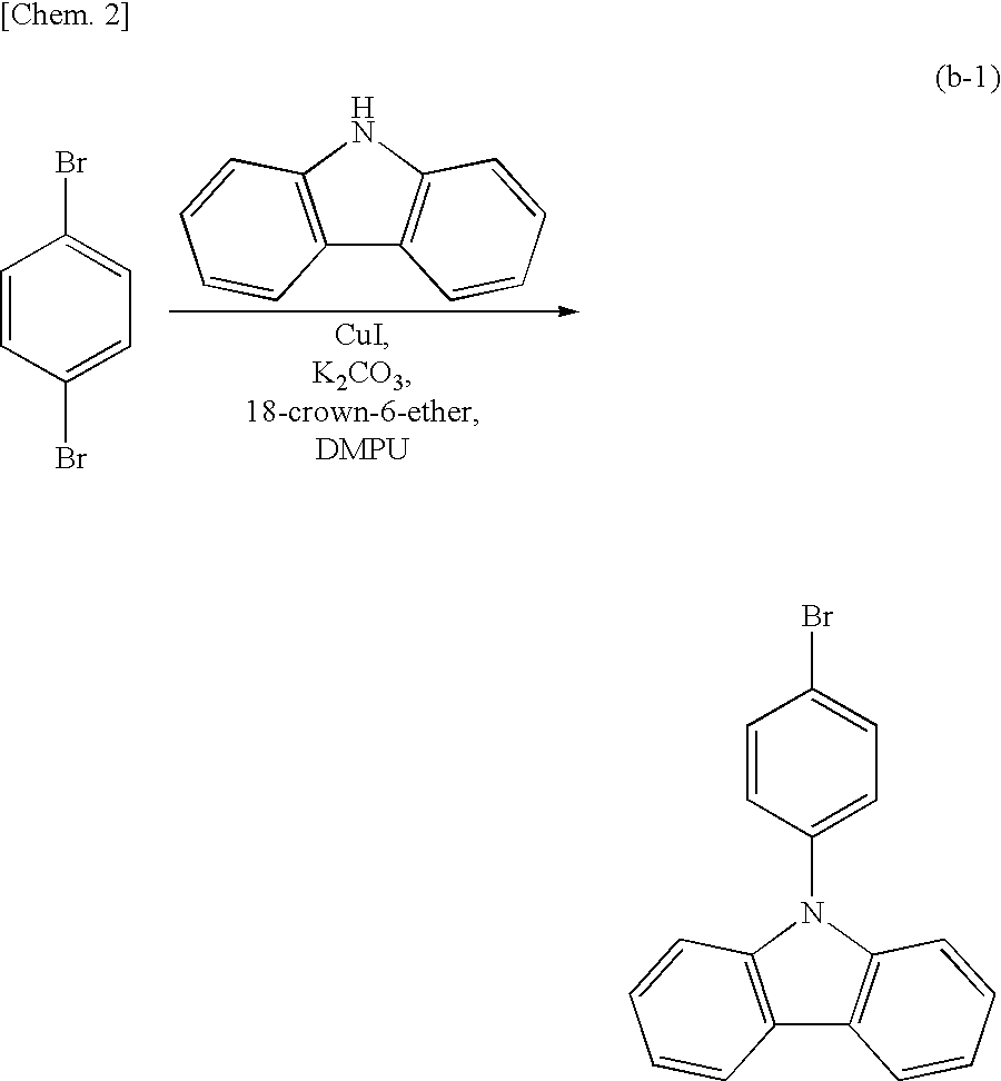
C12=C(NC3=C1C=CC=C3)C=CC=C2.C1=CC(Br)=CC=C1Br.C1=CC(N2C3=C(C4=C2C=CC=C4)C=CC=C3)=CC=C1Br
